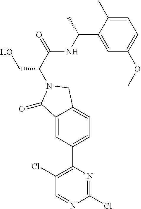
C1=C(C(NC(C(CO)N2CC3=CC=C(C4=C(Cl)C=NC(Cl)=N4)C=C3C2=O)=O)C)C(C)=CC=C1OC
